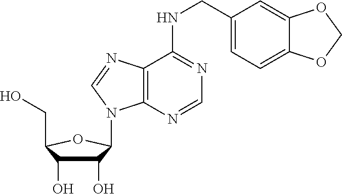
C1(O)C(O)C(CO)OC1N1C2=C(C(NCC3=CC=C4C(=C3)OCO4)=NC=N2)N=C1
